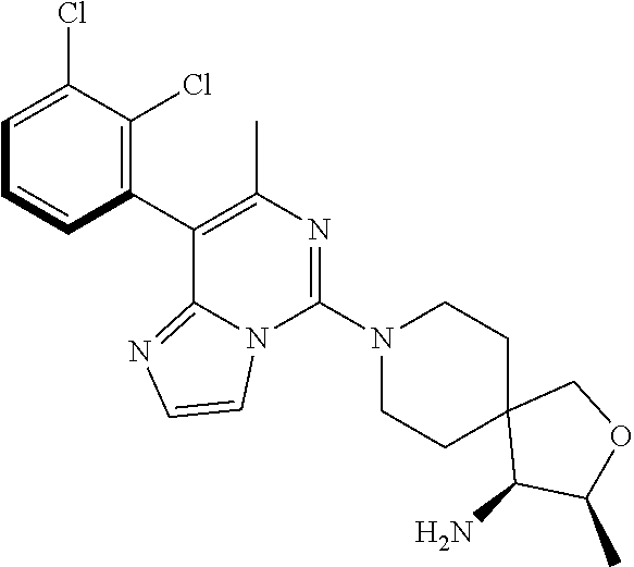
C1(C2=C(C)N=C(N3CCC4(CC3)C(N)C(C)OC4)N3C2=NC=C3)=C(Cl)C(Cl)=CC=C1
